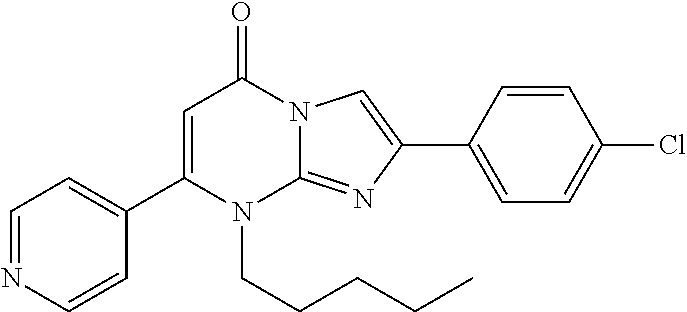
C1(C2=CC=NC=C2)=CC(=O)N2C(=NC(C3=CC=C(Cl)C=C3)=C2)N1CCCCC
